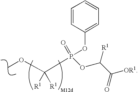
COC(P(OC1=CC=CC=C1)(=O)OC(C([OR1])=O)[R1])([R1])[R1]
